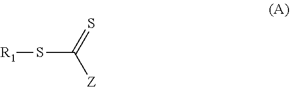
S=C(S[R1])[Z]
